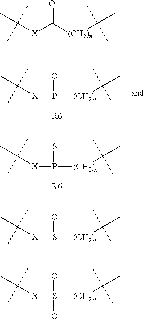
[X](S([(CH2)n]C(C)(C)C)(=O)=O)C(C)(C)C.C([X]C([(CH2)n]C(C)(C)C)=O)(C)(C)C.[X](S([(CH2)n]C(C)(C)C)=O)C(C)(C)C.[X](P([(CH2)n]C(C)(C)C)(=S)[R6])C(C)(C)C.[X](P([(CH2)n]C(C)(C)C)(=O)[R6])C(C)(C)C
